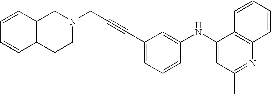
C1(NC2=CC(C)=NC3=C2C=CC=C3)=CC(C#CCN2CC3=C(CC2)C=CC=C3)=CC=C1
